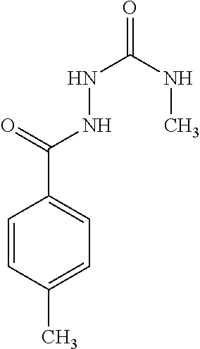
C1=CC(C)=CC=C1C(=O)NNC(=O)NC
